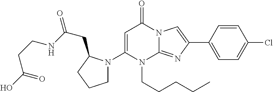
C1(N2CCCC2CC(NCCC(O)=O)=O)=CC(=O)N2C(=NC(C3=CC=C(Cl)C=C3)=C2)N1CCCCC
